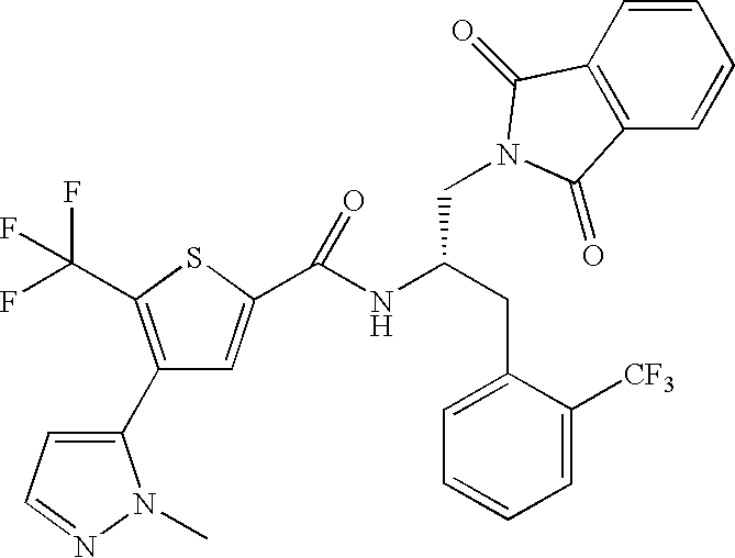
C1(C2=CC=NN2C)=C(C(F)(F)F)SC(C(NC(CN2C(=O)C3=C(C=CC=C3)C2=O)CC2=CC=CC=C2[CF3])=O)=C1
